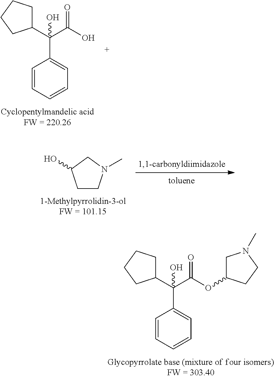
C1(C(C(O)=O)(C2=CC=CC=C2)O)CCCC1.C1CN(C)CC1O.C1(C(C(OC2CN(C)CC2)=O)(C2=CC=CC=C2)O)CCCC1
